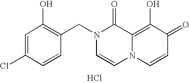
C1=C(Cl)C=CC(CN2C=CN3C(=C(O)C(=O)C=C3)C2=O)=C1O.Cl
